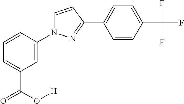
C1=CC(N2C=CC(C3=CC=C(C(F)(F)F)C=C3)=N2)=CC(C(O[H])=O)=C1
